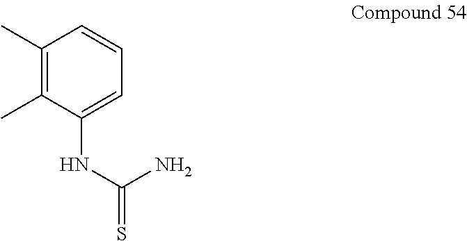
C1(C)=C(C)C(NC(=S)N)=CC=C1
